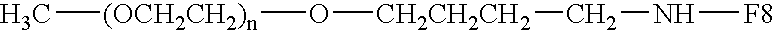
O([(OCH2CH2)n]C)[CH2CH2CH2]CN[F8]
